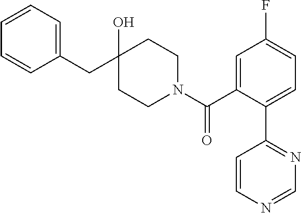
C1(CC2(O)CCN(C(C3=CC(F)=CC=C3C3=NC=NC=C3)=O)CC2)=CC=CC=C1
